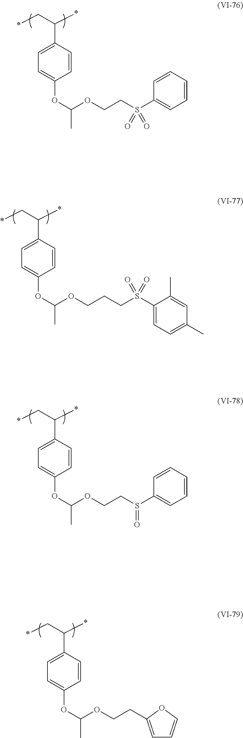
*CC(*)C1=CC=C(OC(OCCS(C2=CC=CC=C2)(=O)=O)C)C=C1.*CC(*)C1=CC=C(OC(OCCCS(=O)(=O)C2=CC=C(C)C=C2C)C)C=C1.*CC(*)C1=CC=C(OC(OCCS(=O)C2=CC=CC=C2)C)C=C1.*CC(*)C1=CC=C(OC(OCCC2=CC=CO2)C)C=C1
